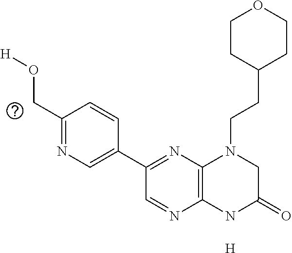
C1(CO[H])=NC=C(C2=NC3=C(N=C2)NC(=O)CN3CCC2CCOCC2)C=C1.[H]
